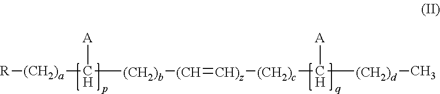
[(CH2)a](C([A])[(CH2)b][(CH]=[CH)z][(CH2)c]C([(CH2)d]C)[A])[R]
